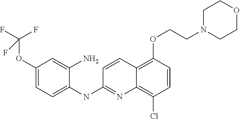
C1(OC(F)(F)F)=CC=C(NC2=NC3=C(Cl)C=CC(OCCN4CCOCC4)=C3C=C2)C(N)=C1
